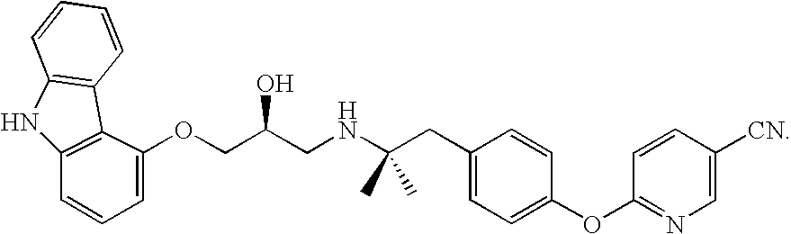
C1=CC=C(OCC(CNC(CC2=CC=C(OC3=NC=C([CN])C=C3)C=C2)(C)C)O)C2=C1NC1=C2C=CC=C1
